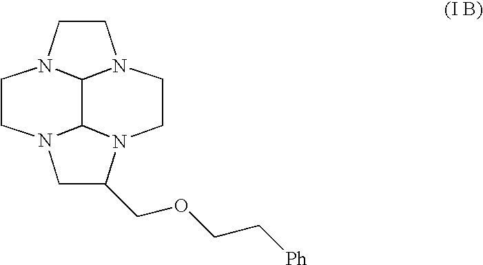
C1CN2C3C4N(CC(COCC[Ph])N4CCN13)CC2
